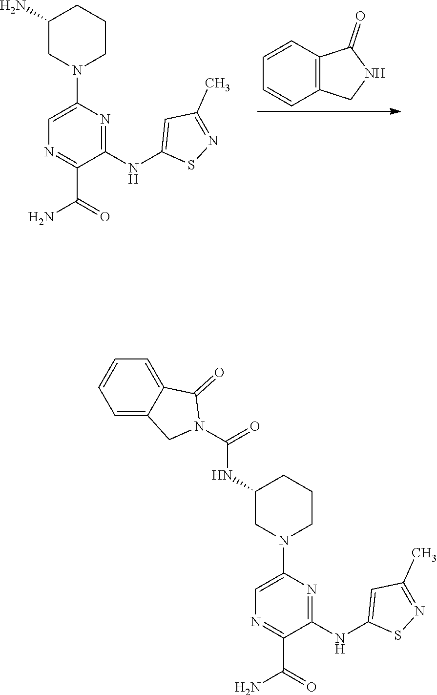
C1CN(C2=CN=C(C(N)=O)C(NC3=CC(C)=NS3)=N2)CC(N)C1.C12=C(C=CC=C1)C(=O)NC2.C1CN(C2=CN=C(C(N)=O)C(NC3=CC(C)=NS3)=N2)CC(NC(=O)N2C(=O)C3=CC=CC=C3C2)C1
